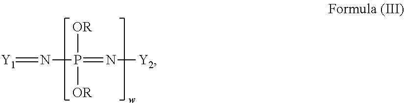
N(P([OR])([OR])=N[Y2])=[Y1]
